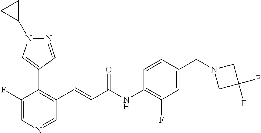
C1(F)=CN=CC(C=CC(NC2=C(F)C=C(CN3CC(F)(F)C3)C=C2)=O)=C1C1=CN(C2CC2)N=C1
